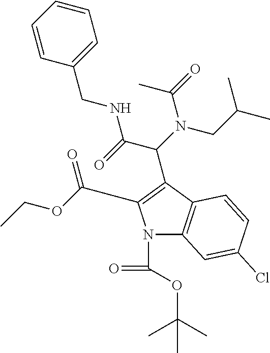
N1(C(=O)OC(C)(C)C)C2=C(C(C(N(CC(C)C)C(=O)C)C(=O)NCC3=CC=CC=C3)=C1C(=O)OCC)C=CC(Cl)=C2
